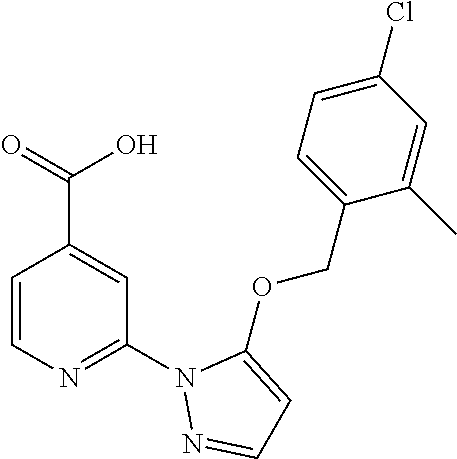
C1=CN=C(N2N=CC=C2OCC2=CC=C(Cl)C=C2C)C=C1C(=O)O
